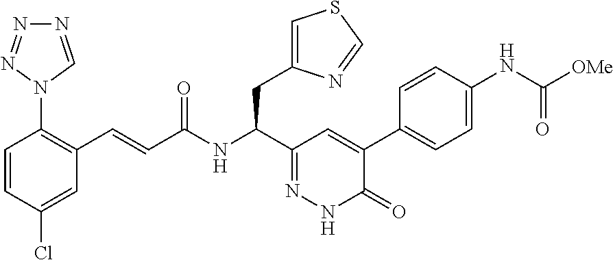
C1=CC(Cl)=CC(C=CC(NC(C2=NNC(=O)C(C3=CC=C(NC([OMe])=O)C=C3)=C2)CC2=CSC=N2)=O)=C1N1N=NN=C1
